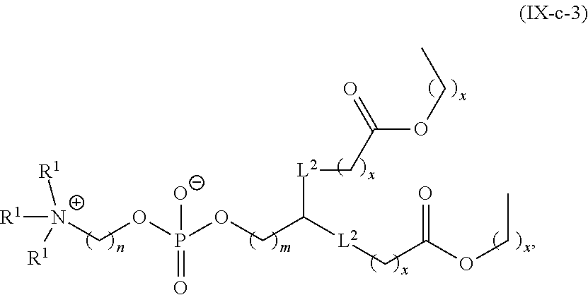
[R1][N+](COP(OCC([L2]CC(OCC)=O)[L2]CC(OCC)=O)([O-])=O)([R1])[R1]
